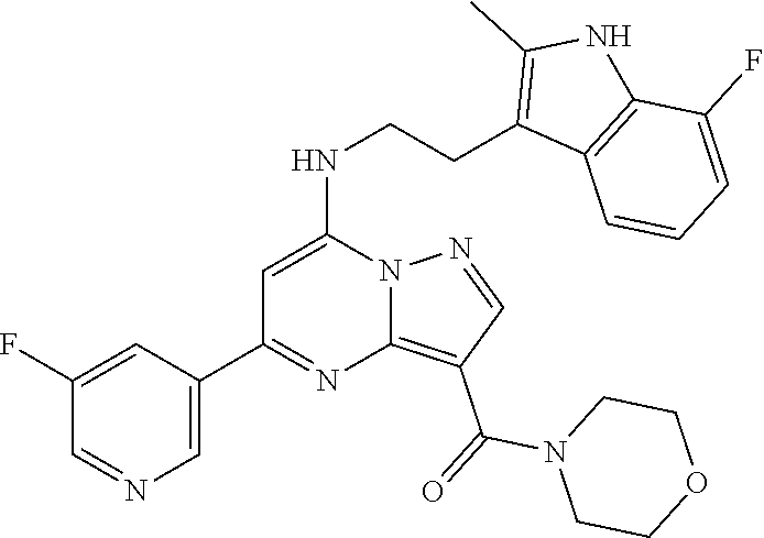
C1COCCN1C(C1=C2N(N=C1)C(NCCC1=C(C)NC3=C1C=CC=C3F)=CC(C1=CN=CC(F)=C1)=N2)=O
